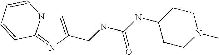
C(NC(NC1CCN(C)CC1)=O)C1=CN2C(=N1)C=CC=C2
